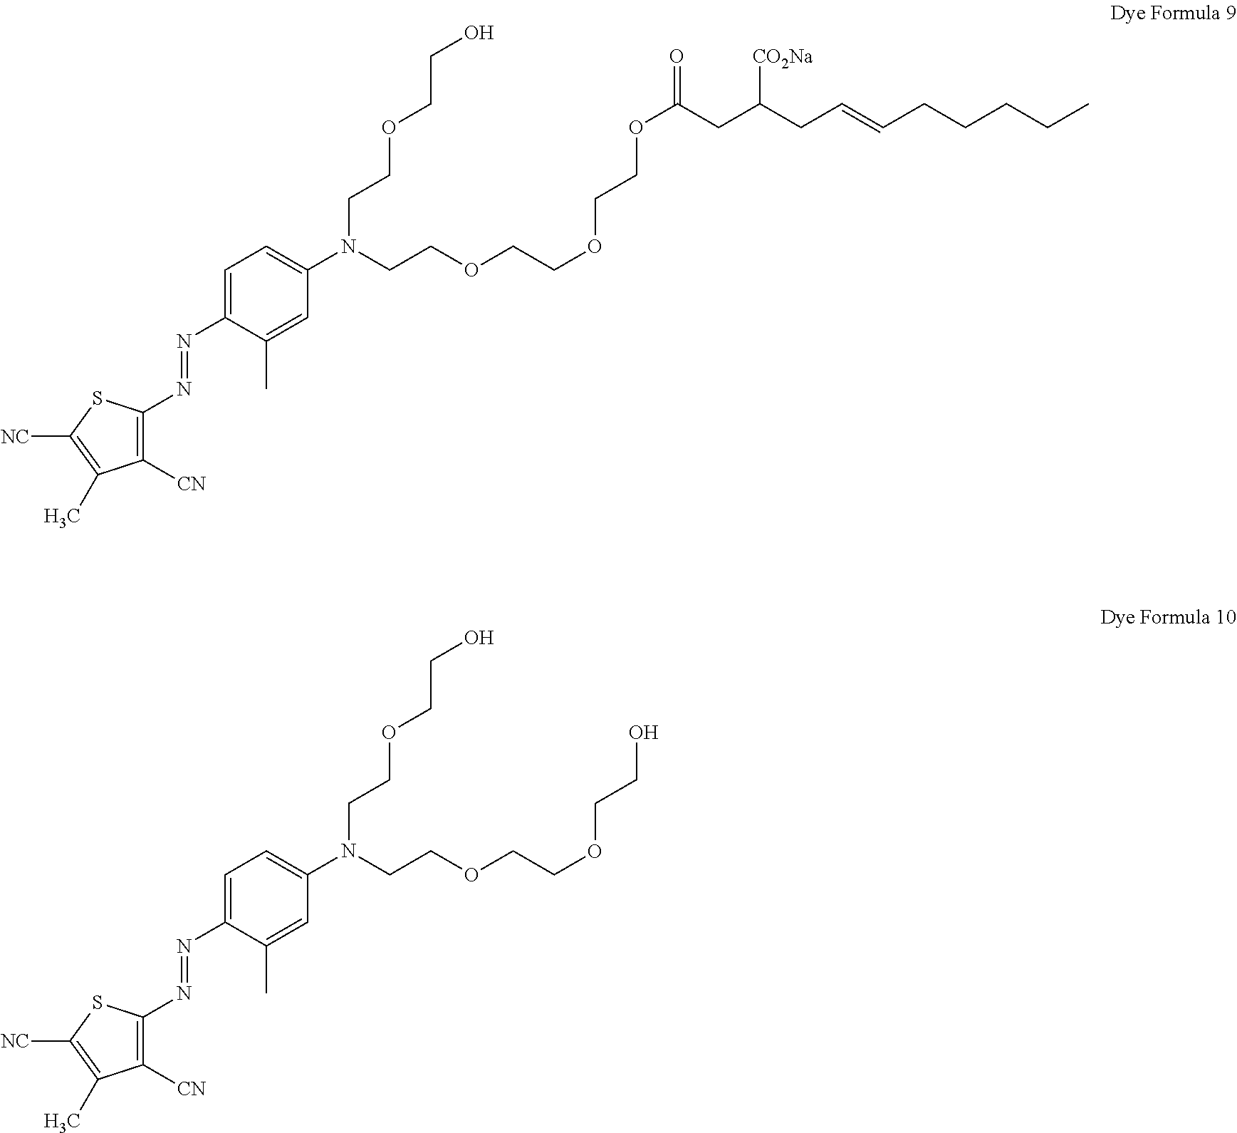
C1=C(N=NC2=C([CN])C(C)=C([NC])S2)C(C)=CC(N(CCOCCO)CCOCCOCCOC(=O)CC(CC=CCCCCC)[CO2Na])=C1.C1=C(N=NC2=C([CN])C(C)=C([NC])S2)C(C)=CC(N(CCOCCO)CCOCCOCCO)=C1
